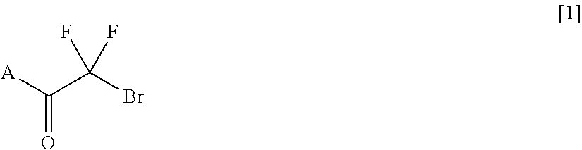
[A]C(C(Br)(F)F)=O
